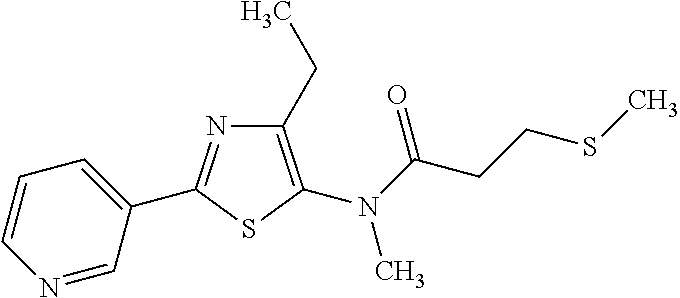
C1=CC=C(C2=NC(CC)=C(N(C(=O)CCSC)C)S2)C=N1
